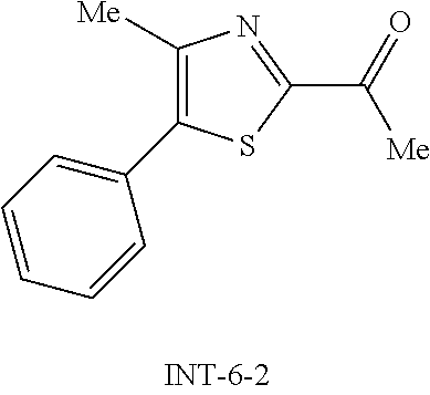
C1([Me])=C(C2=CC=CC=C2)SC(C([Me])=O)=N1
